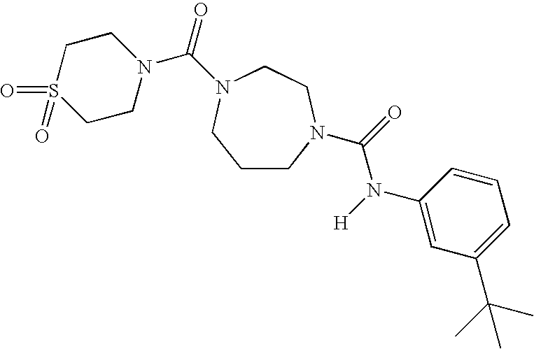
C1CN(C(=O)N([H])C2=CC(C(C)(C)C)=CC=C2)CCN(C(=O)N2CCS(=O)(=O)CC2)C1
